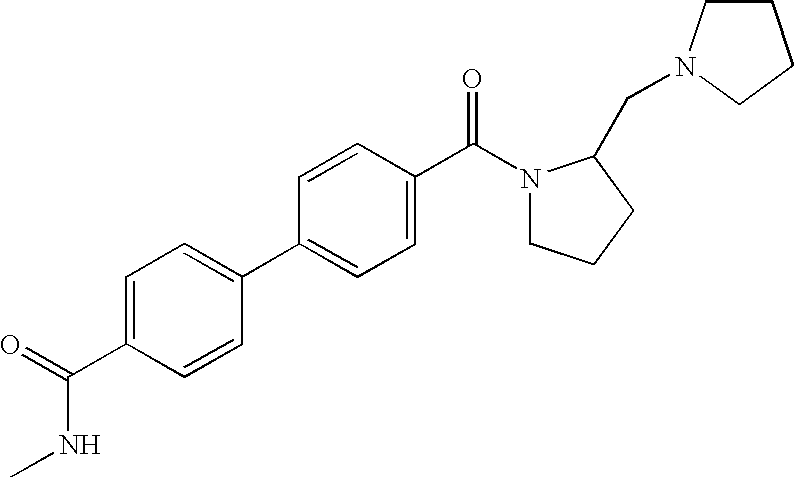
C1(C(=O)NC)=CC=C(C2=CC=C(C(=O)N3CCCC3CN3CCCC3)C=C2)C=C1
